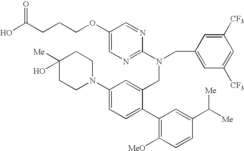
OC(CCCOC1=CN=C(N(CC2=CC([CF3])=CC([CF3])=C2)CC2=CC(N3CCC([Me])(O)CC3)=CC=C2C2=C([MeO])C=CC(C([Me])[Me])=C2)N=C1)=O
